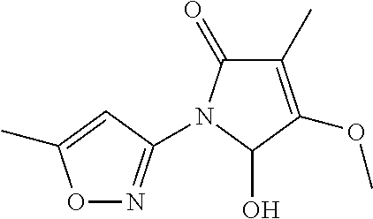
O1N=C(N2C(=O)C(C)=C(OC)C2O)C=C1C
